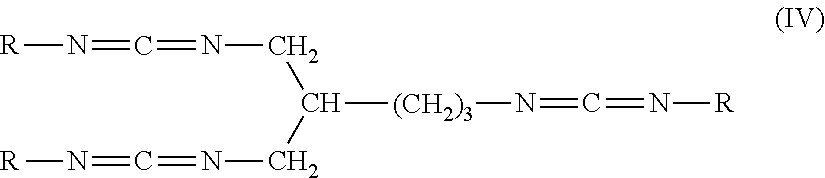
[R]N=C=NCC(CN=C=N[R])[(CH2)3]N=C=N[R]
